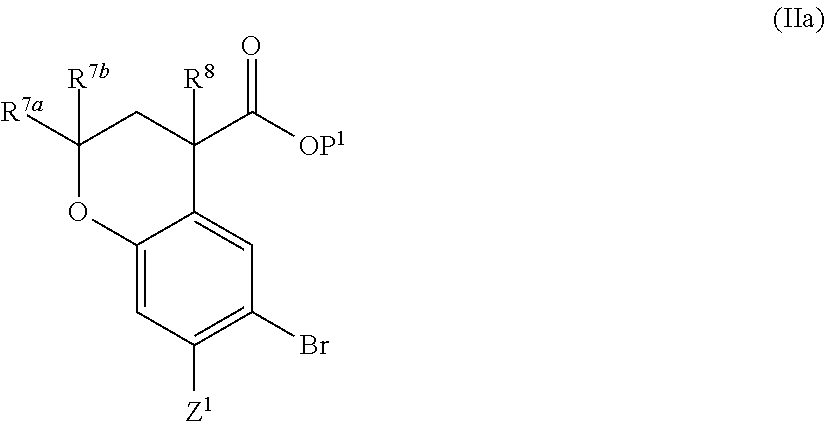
C1([R7a])([R7b])OC2=CC([Z1])=C(Br)C=C2C([R8])(C([OP1])=O)C1
